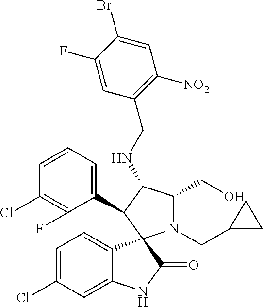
C1=C(Cl)C=C2C(=C1)C1(C(=O)N2)N(CC2CC2)C(CO)C(NCC2=C([NO2])C=C(Br)C(F)=C2)C1C1=CC=CC(Cl)=C1F
